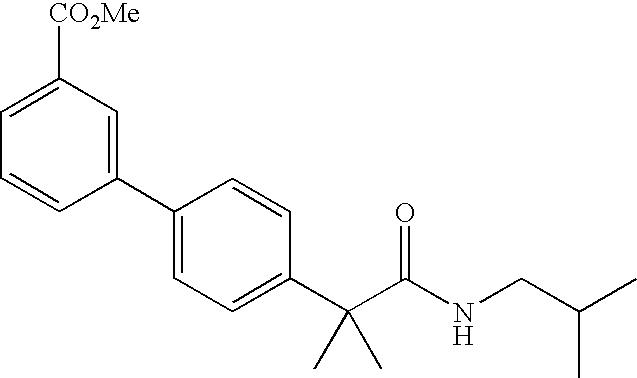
C1(C2=CC([CO2Me])=CC=C2)=CC=C(C(C(NCC(C)C)=O)(C)C)C=C1
